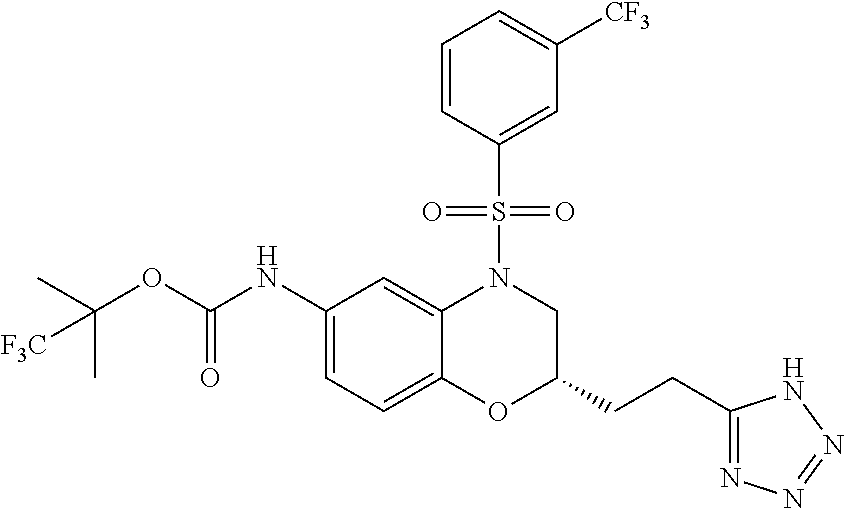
C1=C(NC(OC(C)(C)[F3C])=O)C=C2C(=C1)OC(CCC1=NN=NN1)CN2S(C1=CC([CF3])=CC=C1)(=O)=O
